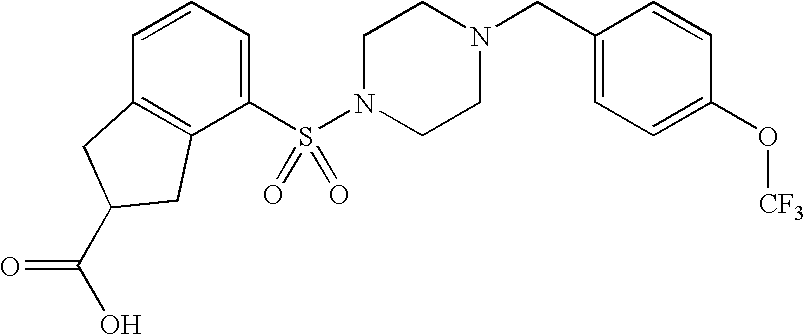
C1(S(N2CCN(CC3=CC=C(O[CF3])C=C3)CC2)(=O)=O)=CC=CC2=C1CC(C(O)=O)C2
